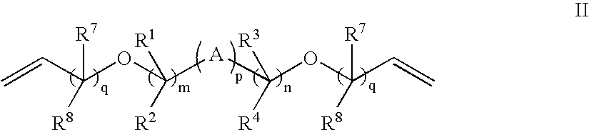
C=CC(OC([A]C([R3])([R4])OC(C=C)([R8])[R7])([R1])[R2])([R7])[R8]
